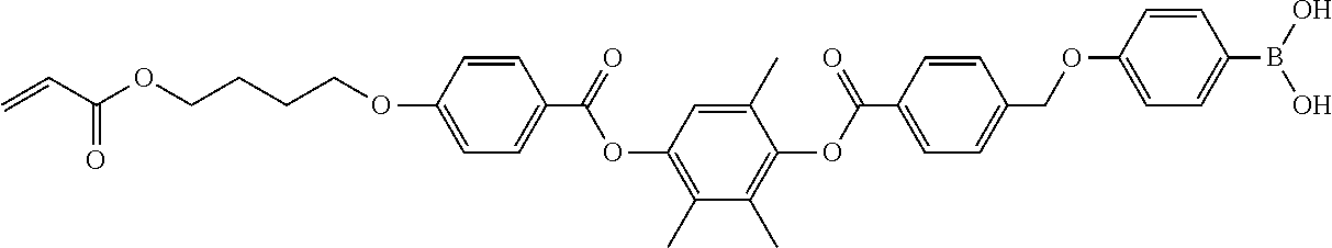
C=CC(OCCCCOC1=CC=C(C(=O)OC2=C(C)C(C)=C(OC(=O)C3=CC=C(COC4=CC=C(B(O)O)C=C4)C=C3)C(C)=C2)C=C1)=O
